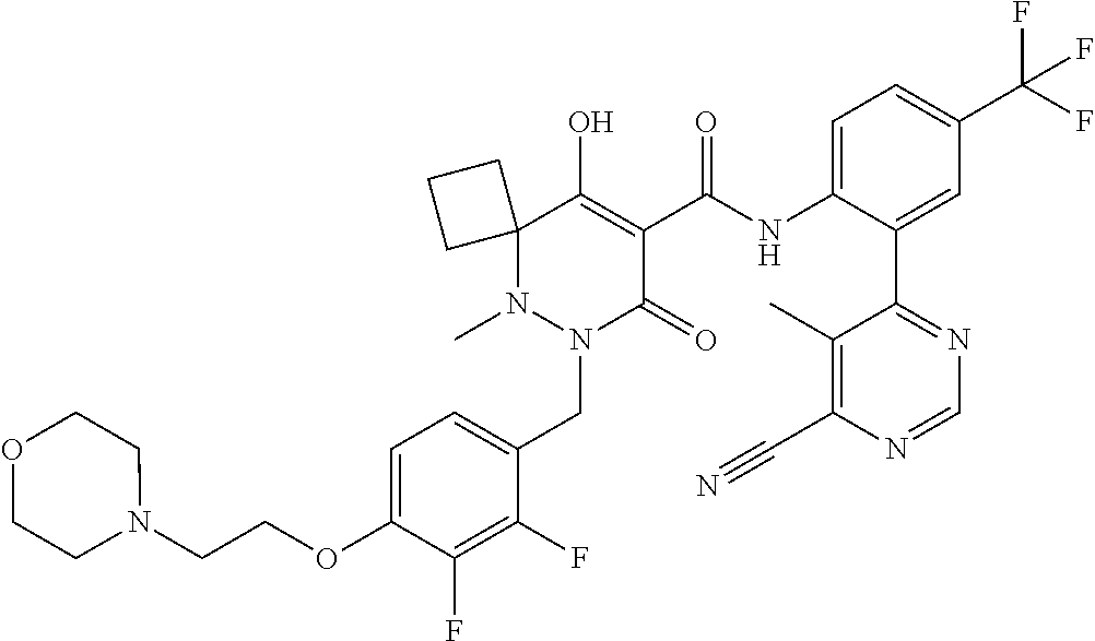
C1=C(OCCN2CCOCC2)C(F)=C(F)C(CN2C(=O)C(C(=O)NC3=CC=C(C(F)(F)F)C=C3C3=NC=NC(C#N)=C3C)=C(O)C3(N2C)CCC3)=C1
